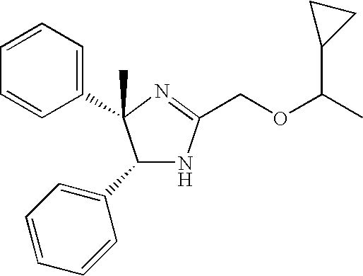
C1(C2=CC=CC=C2)NC(COC(C)C2CC2)=NC1(C1=CC=CC=C1)C
